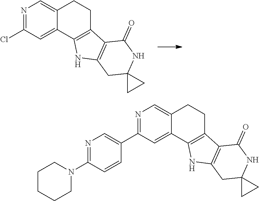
N1=C(Cl)C=C2C(=C1)CCC1=C2NC2=C1C(=O)NC1(C2)CC1.N1=C(C2=CN=C(N3CCCCC3)C=C2)C=C2C(=C1)CCC1=C2NC2=C1C(=O)NC1(C2)CC1
